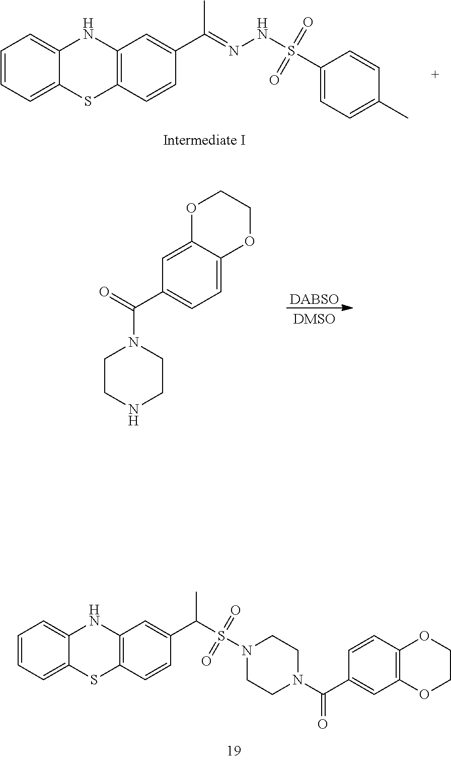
C1=CC=C2C(=C1)NC1=C(S2)C=CC(C(=NNS(=O)(=O)C2=CC=C(C)C=C2)C)=C1.C(N1CCNCC1)(=O)C1=CC=C2C(=C1)OCCO2.[DABSO].C1=CC=C2C(=C1)NC1=C(S2)C=CC(C(C)S(=O)(=O)N2CCN(C(=O)C3=CC4=C(C=C3)OCCO4)CC2)=C1
